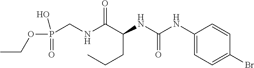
O=C(NC(C(NCP(OCC)(=O)O)=O)CCC)NC1=CC=C(Br)C=C1
